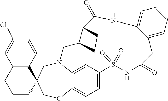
N12C3=CC(=CC=C3OCC3(C4=C(C=C(Cl)C=C4)CCC3)C1)S(=O)(=O)NC(=O)CC1=CC=CC=C1NC(=O)C1C(C2)CC1
